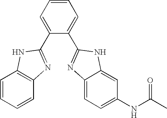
C1=CC=C(C2=NC3=C(C=CC=C3)N2)C(C2=NC3=CC=C(NC(C)=O)C=C3N2)=C1
